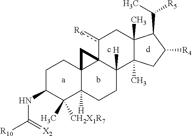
C(C1C2(C)C(C)(CC1[R4])C1([H])C3(c([R6])C2)C2(C([H])(CC1)C(C)([CH2X1R7])C(NC([R10])=[X2])CC2)C3)([R5])C
